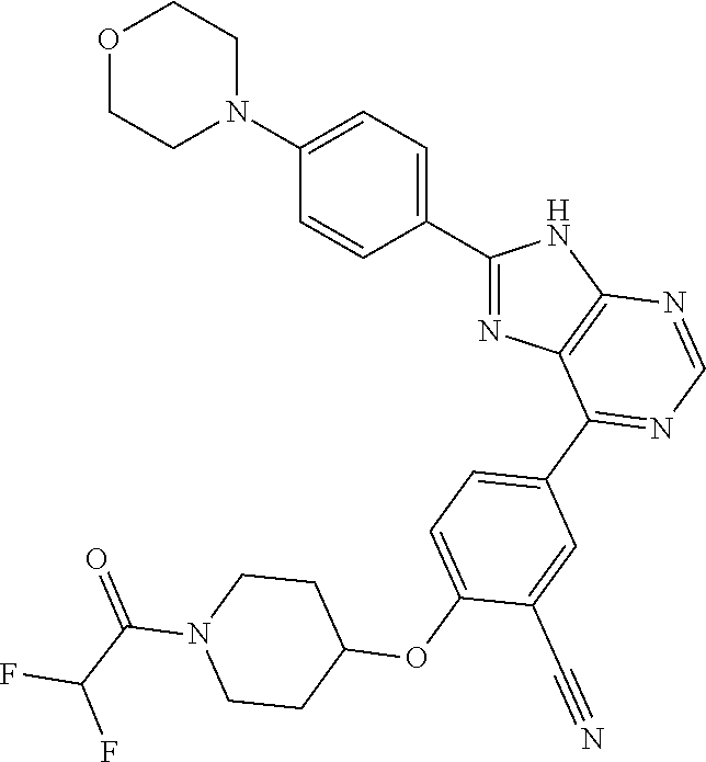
C1(C2=CC=C(N3CCOCC3)C=C2)=NC2=C(N1)N=CN=C2C1=CC=C(OC2CCN(C(C(F)F)=O)CC2)C(C#N)=C1
